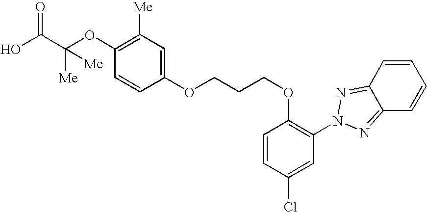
OC(C([Me])([Me])OC1=C([Me])C=C(OCCCOC2=C(N3N=C4C=CC=CC4=N3)C=C(Cl)C=C2)C=C1)=O
